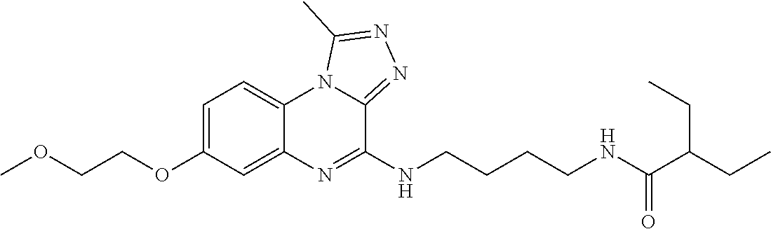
C1=C(OCCOC)C=C2C(=C1)N1C(=NN=C1C)C(NCCCCNC(C(CC)CC)=O)=N2
